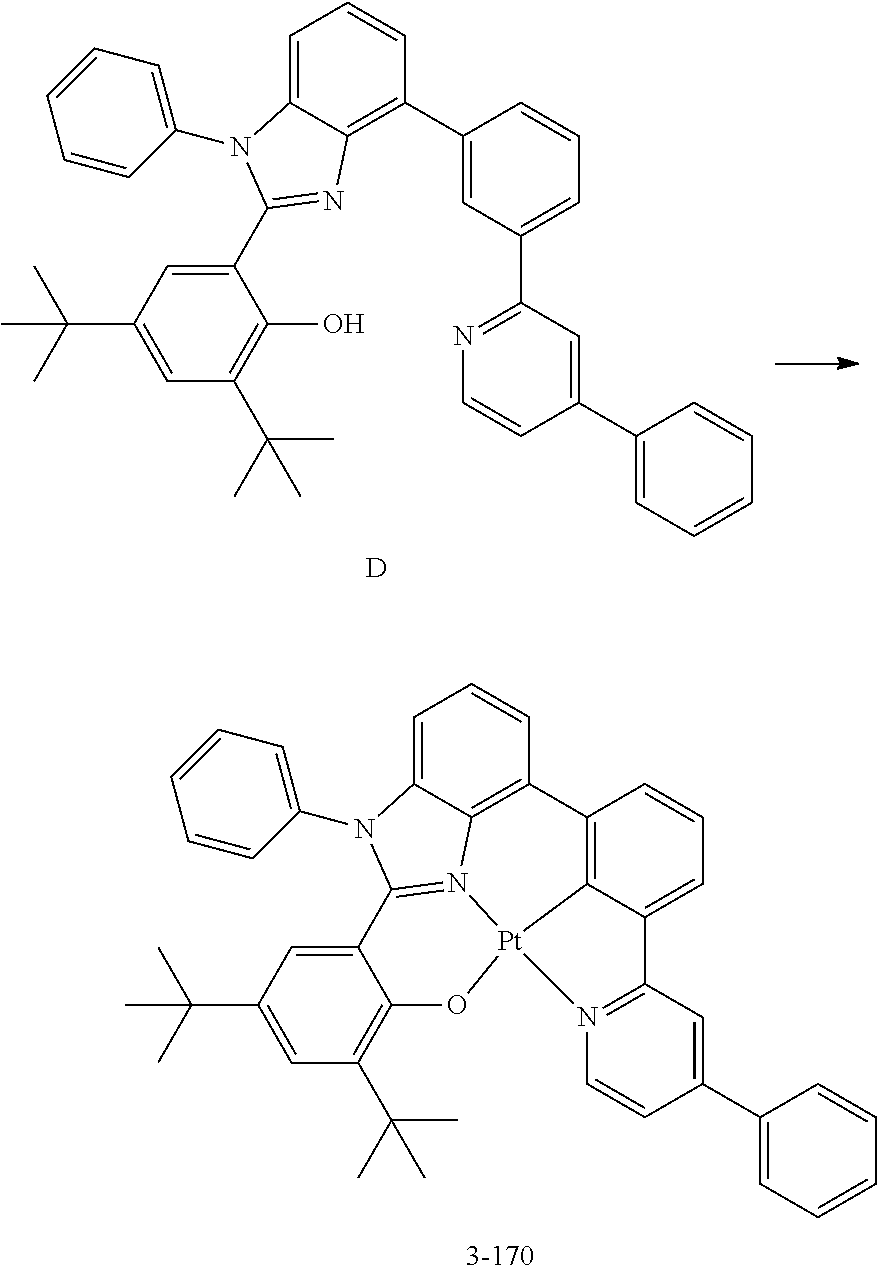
[D].C1=C2C(=C(C3=CC(C4=NC=CC(C5=CC=CC=C5)=C4)=CC=C3)C=C1)N=C(C1=CC(C(C)(C)C)=CC(C(C)(C)C)=C1O)N2C1=CC=CC=C1.C1=C2C3=C(C=C1)C1=C4C(=CC=C1)C1=N(C=CC(C5=CC=CC=C5)=C1)[Pt]41N3=C(N2C2=CC=CC=C2)C2=CC(C(C)(C)C)=CC(C(C)(C)C)=C2O1
